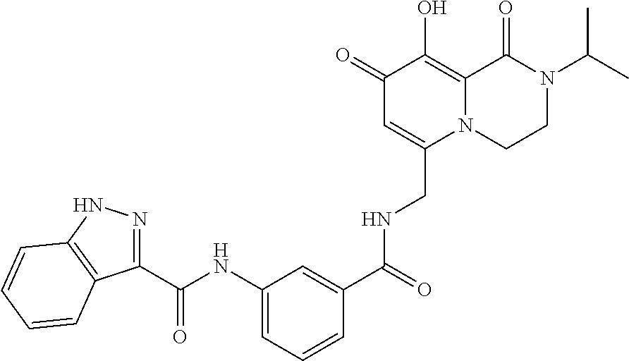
C1(CNC(=O)C2=CC(NC(C3=NNC4=C3C=CC=C4)=O)=CC=C2)=CC(=O)C(O)=C2N1CCN(C(C)C)C2=O
